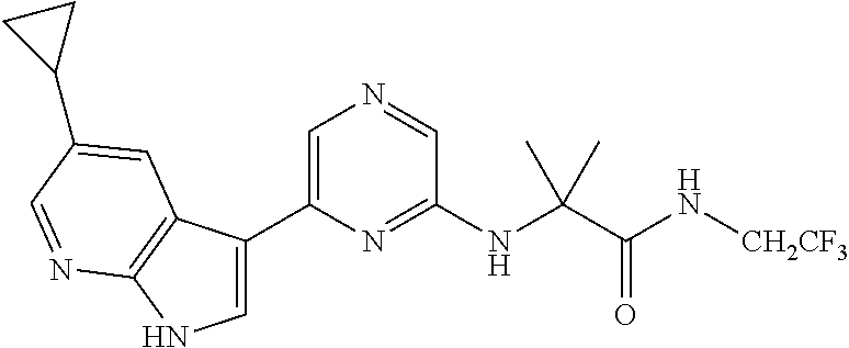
C1=C(C2=CNC3=C2C=C(C2CC2)C=N3)N=C(NC(C(N[CH2CF3])=O)(C)C)C=N1
